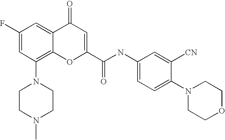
C1(F)=CC(N2CCN(C)CC2)=C2C(=C1)C(=O)C=C(C(NC1=CC=C(N3CCOCC3)C([CN])=C1)=O)O2
